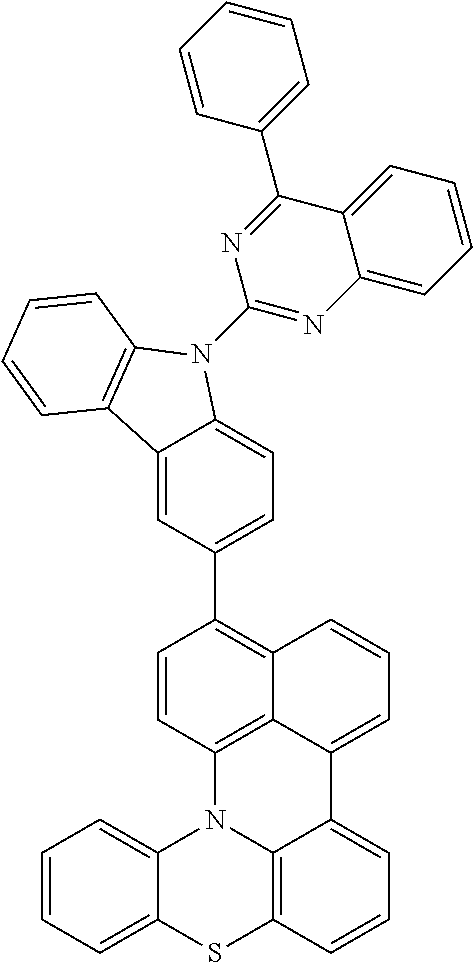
C1(C2=CC=C3C(=C2)C2=C(N3C3=NC4=CC=CC=C4C(C4=CC=CC=C4)=N3)C=CC=C2)=C2C3=C(C=C1)N1C4=CC=CC=C4SC4=C1C(=CC=C4)C3=CC=C2
